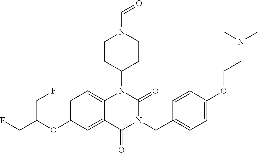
C1=C(OC(CF)CF)C=C2C(=C1)N(C1CCN(C=O)CC1)C(=O)N(CC1=CC=C(OCCN(C)C)C=C1)C2=O
